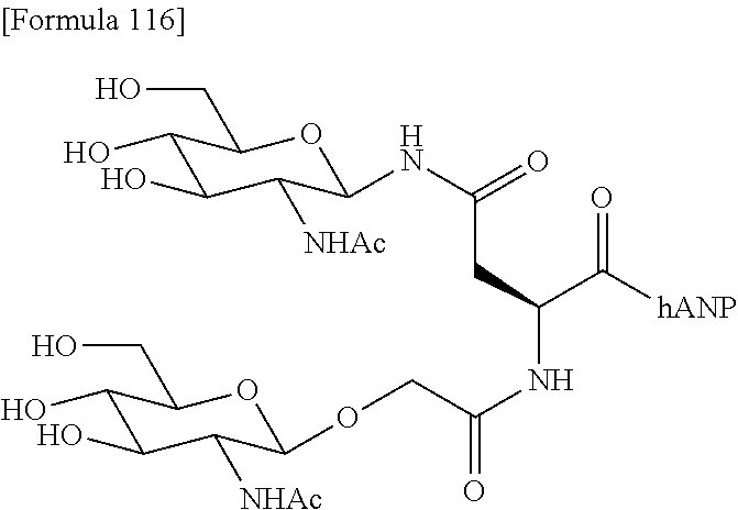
C1(O)C(O)C([NHAc])C(NC(CC(C([hANP])=O)NC(=O)COC2C([NHAc])C(O)C(O)C(CO)O2)=O)OC1CO
